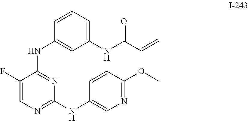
C1=CC(NC2=NC(NC3=CN=C(OC)C=C3)=NC=C2F)=CC(NC(C=C)=O)=C1
